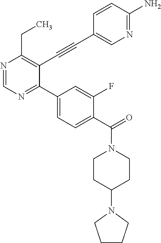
N1=CN=C(C2=CC=C(C(=O)N3CCC(N4CCCC4)CC3)C(F)=C2)C(C#CC2=CN=C(N)C=C2)=C1CC
